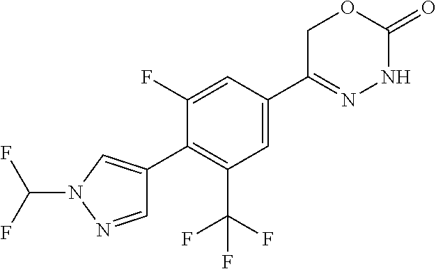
C1(C2=CN(C(F)F)N=C2)=C(C(F)(F)F)C=C(C2=NNC(=O)OC2)C=C1F
